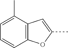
C12=C(C(C)=CC=C1)C=C(C)O2
